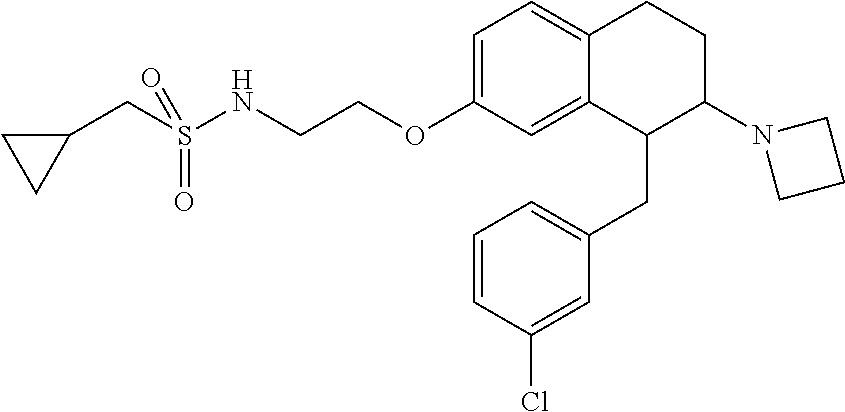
C1=C(OCCNS(CC2CC2)(=O)=O)C=C2C(=C1)CCC(N1CCC1)C2CC1=CC=CC(Cl)=C1
